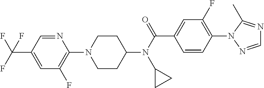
C(C1=CC(F)=C(N2CCC(N(C(=O)C3=CC(F)=C(N4N=CN=C4C)C=C3)C3CC3)CC2)N=C1)(F)(F)F
